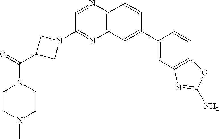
C1CN(C)CCN1C(=O)C1CN(C2=NC3=C(N=C2)C=CC(C2=CC4=C(C=C2)OC(N)=N4)=C3)C1
